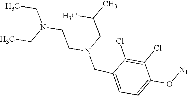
C(C1=CC=C(O[X1])C(Cl)=C1Cl)N(CCN(CC)CC)CC(C)C
